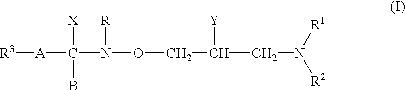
[R3][A]C(N(OCC(CN([R1])[R2])[Y])[R])(B)[X]
